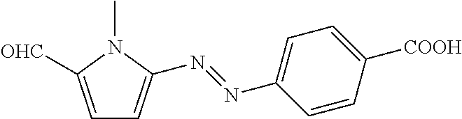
C1=C([OHC])N(C)C(N=NC2=CC=C([COOH])C=C2)=C1
